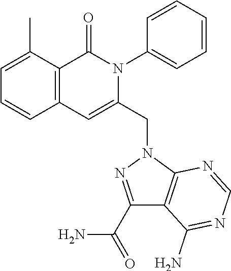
C1=C(C)C2=C(C=C1)C=C(CN1N=C(C(N)=O)C3=C1N=CN=C3N)N(C1=CC=CC=C1)C2=O
